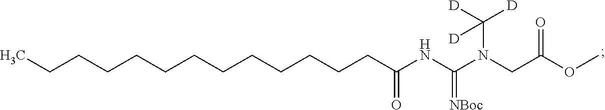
C(CCCCCC(=O)NC(N(CC(OC)=O)C([D])([D])[D])=[NBoc])CCCCCCC
